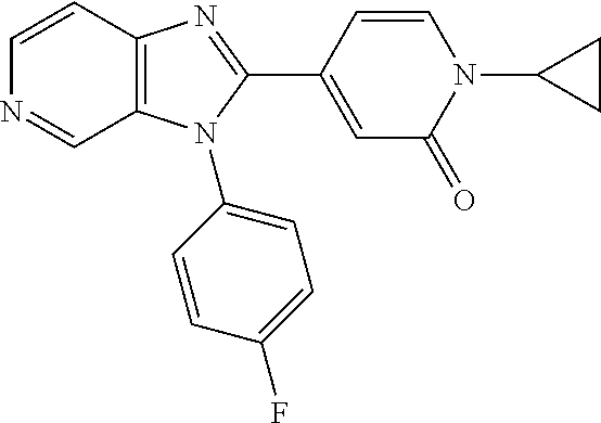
C12=C(N(C3=CC=C(F)C=C3)C(C3=CC(=O)N(C4CC4)C=C3)=N1)C=NC=C2
